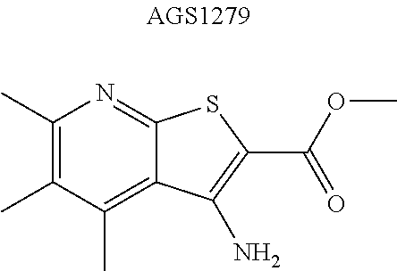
CC1=C(C)N=C2C(=C1C)C(N)=C(C(OC)=O)S2
